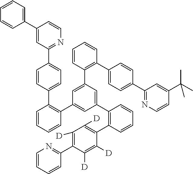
C1(C2=CC=CC=C2)=CC(C2=CC=C(C3=C(C4=CC(C5=C(C6=C([D])C([D])=C(C7=NC=CC=C7)C([D])=C6[D])C=CC=C5)=CC(C5=C(C6=CC=C(C7=NC=CC(C(C)(C)C)=C7)C=C6)C=CC=C5)=C4)C=CC=C3)C=C2)=NC=C1
